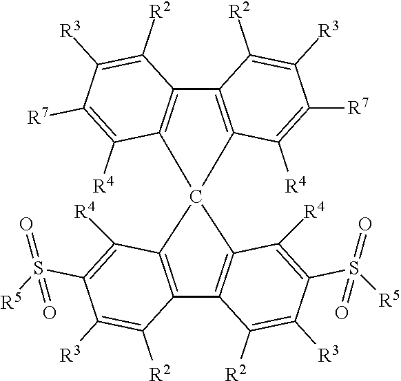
C12=C(C([R4])=C([R7])C([R3])=C1[R2])C1(C3=C2C([R2])=C([R3])C([R7])=C3[R4])C2=C(C3=C1C([R4])=C(S([R5])(=O)=O)C([R3])=C3[R2])C([R2])=C([R3])C(S([R5])(=O)=O)=C2[R4]
